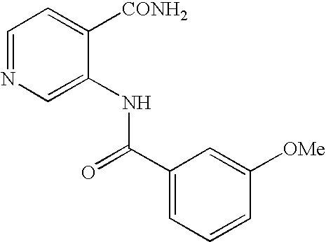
C1=NC=C(NC(=O)C2=CC=CC([OMe])=C2)C([CONH2])=C1
